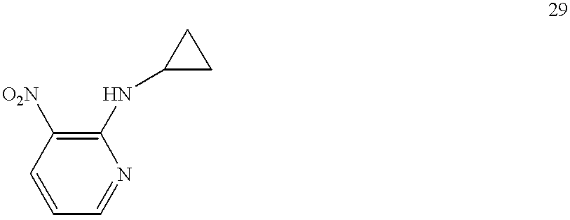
C1=CC=NC(NC2CC2)=C1[O2N]
